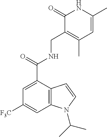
N(C(=O)C1=CC([F3C])=CC2=C1C=CN2C(C)C)CC1=C(C)C=C(C)NC1=O
